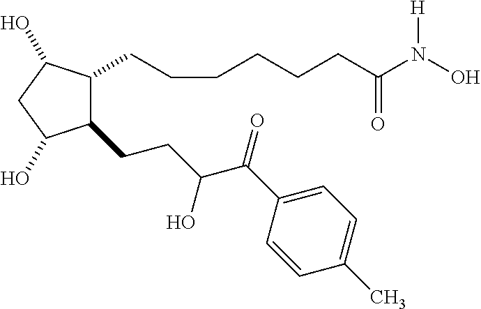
C1(CCC(C(C2=CC=C(C)C=C2)=O)O)C(CCCCCCC(N(O)[H])=O)C(O)CC1O
